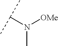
C(N([OMe])C)(C)C
